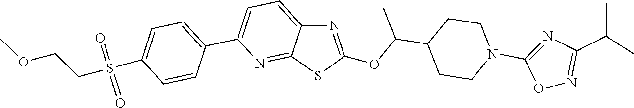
C1=C(C2=CC=C(S(=O)(=O)CCOC)C=C2)N=C2C(=C1)N=C(OC(C1CCN(C3=NC(C(C)C)=NO3)CC1)C)S2
